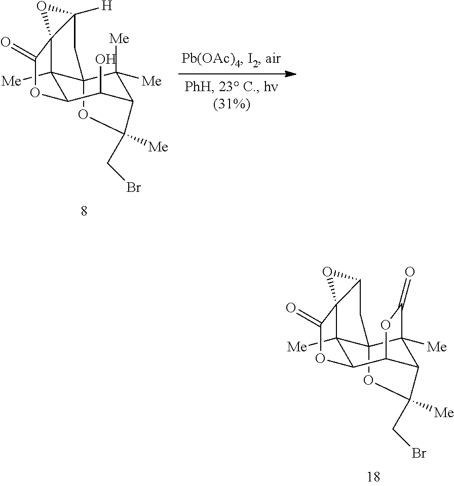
C12([Me])C34C5([Me])C(C(C1OC(=O)C21C(C3)O1)OC5=O)C(CBr)([Me])O4.C12([Me])C34C([Me])([Me])C(C(O)C1OC(=O)C21C([H])(C3)O1)C(CBr)([Me])O4
